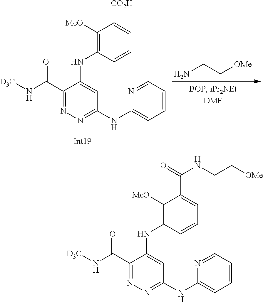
NCC[OMe].N(C(C1=NN=C(NC2=CC=CC=N2)C=C1NC1=C([MeO])C([CO2H])=CC=C1)=O)[D3C].N(C(C1=NN=C(NC2=CC=CC=N2)C=C1NC1=C([MeO])C(C(NCC[OMe])=O)=CC=C1)=O)[D3C]
